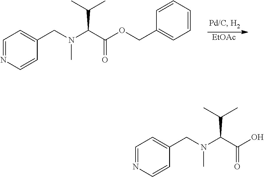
[EtOAc].C1=NC=CC(CN(C(C(OCC2=CC=CC=C2)=O)C(C)C)C)=C1.C1=NC=CC(CN(C(C(O)=O)C(C)C)C)=C1
